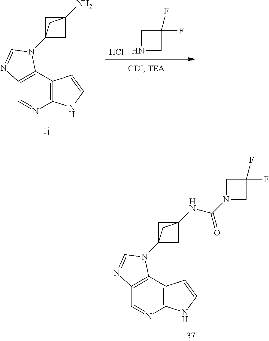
C1=NC2=C(C3=C1N=CN3C13CC(NC(=O)N4CC(F)(F)C4)(C1)C3)C=CN2.N1CC(F)(F)C1.Cl.C1=NC2=C(C3=C1N=CN3C13CC(N)(C1)C3)C=CN2
